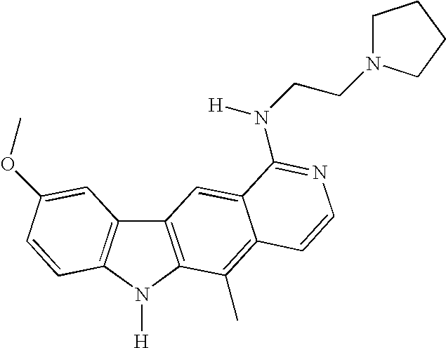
C12=C(N([H])C3=C1C=C(OC)C=C3)C(C)=C1C(=C2)C(N(CCN2CCCC2)[H])=NC=C1
